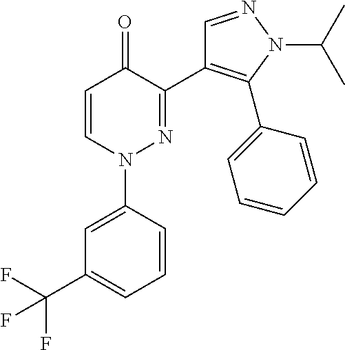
C1=CN(C2=CC(C(F)(F)F)=CC=C2)N=C(C2=C(C3=CC=CC=C3)N(C(C)C)N=C2)C1=O
